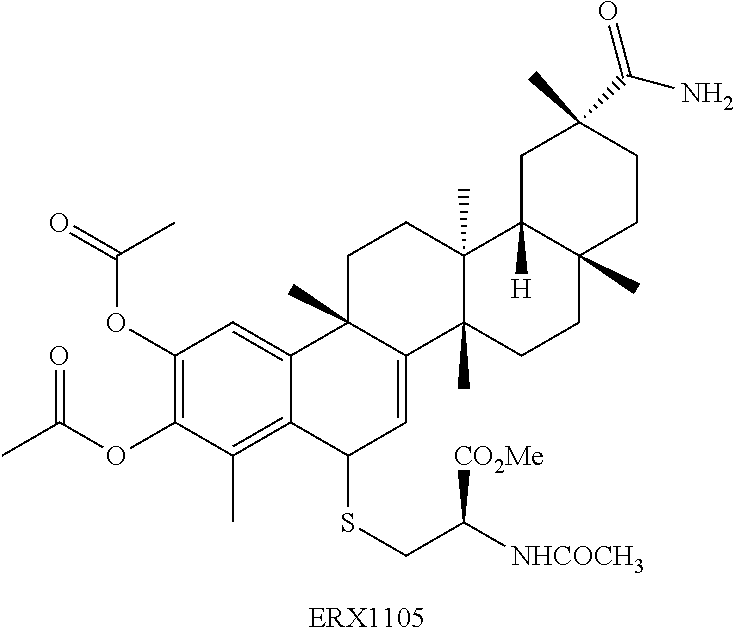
C1(OC(=O)C)=C(OC(C)=O)C(C)=C2C(=C1)C1(C)C(=CC2SCC([NHCOCH3])[CO2Me])C2(C)C(C)(CC1)C1([H])C(C)(CC2)CCC(C)(C(N)=O)C1
